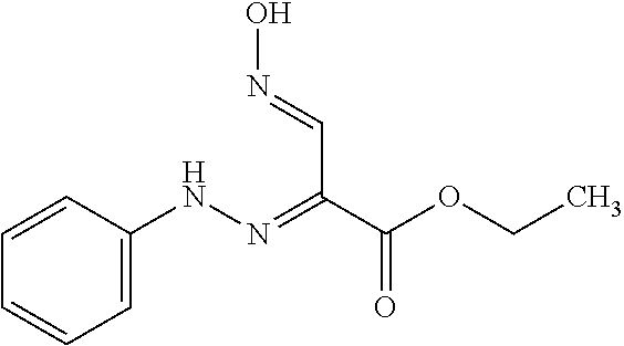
CCOC(C(C=NO)=NNC1=CC=CC=C1)=O
